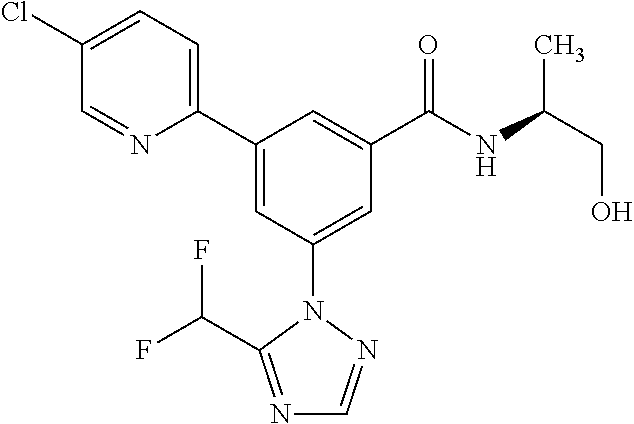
C1(C2=CC(N3N=CN=C3C(F)F)=CC(C(NC(CO)C)=O)=C2)=CC=C(Cl)C=N1
